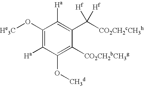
C1(C([Hf])([CO2CH2cCH3h])[Hf])=C([Ha])C(O[He3C])=C([Ha])C(O[CH3d])=C1[CO2CH2bCH3g]
